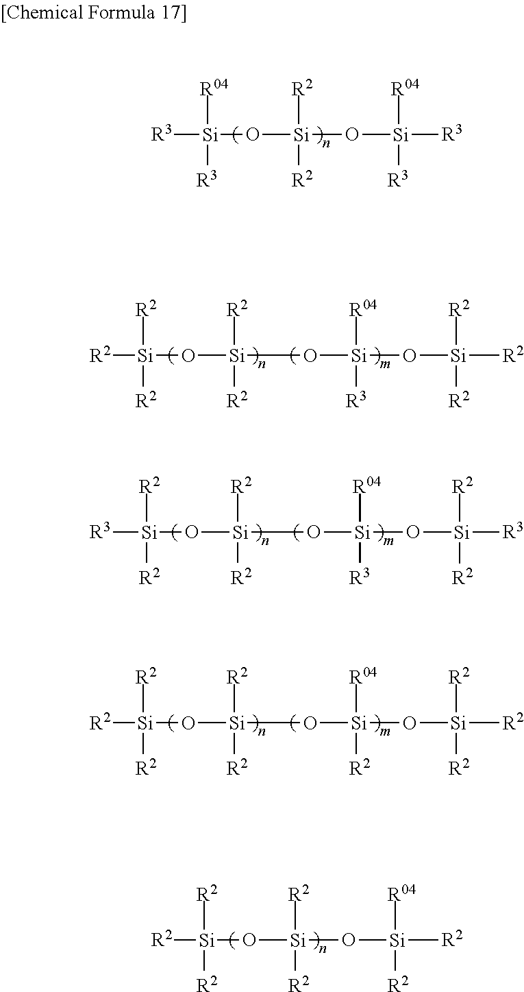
[R3][Si]([R3])([R04])O[Si]([R2])([R2])O[Si]([R04])([R3])[R3].[R2][Si]([R2])(O[Si]([R2])([R2])O[Si]([R04])([R3])O[Si]([R2])([R2])[R2])[R2].[R3][Si]([R2])(O[Si]([R2])([R2])O[Si]([R04])([R3])O[Si]([R3])([R2])[R2])[R2].[R2][Si]([R2])(O[Si]([R2])([R2])O[Si]([R04])([R2])O[Si]([R2])([R2])[R2])[R2].[R2][Si]([R2])([R2])O[Si]([R2])([R2])O[Si]([R04])([R2])[R2]
